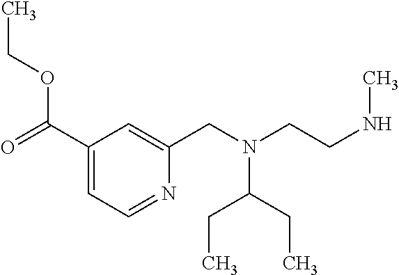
C1(C(=O)OCC)=CC=NC(CN(CCNC)C(CC)CC)=C1
